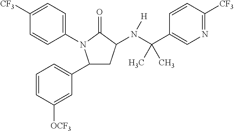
C1=CC(N2C(C3=CC=CC([OCF3])=C3)CC(N(C(C3=CN=C([CF3])C=C3)(C)C)[H])C2=O)=CC=C1[CF3]
